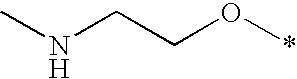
CNCCO*
